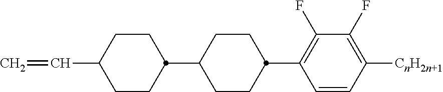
C1C(C2CCC(C=C)CC2)CCC(C2=C(F)C(F)=C([CnH2n+1])C=C2)C1
